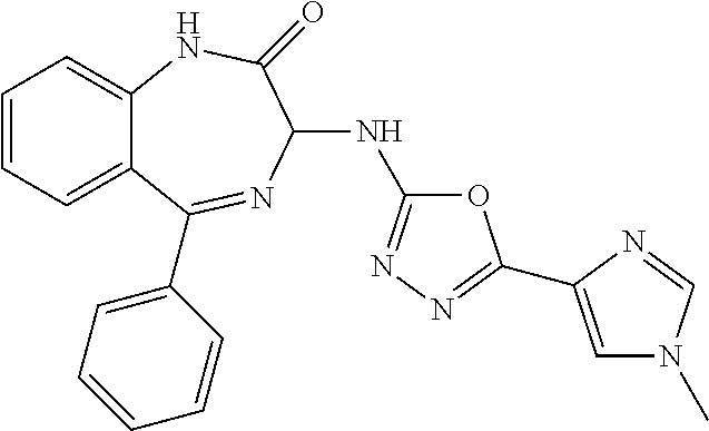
C1=CC=C2C(=C1)NC(=O)C(NC1=NN=C(C3=CN(C)C=N3)O1)N=C2C1=CC=CC=C1
